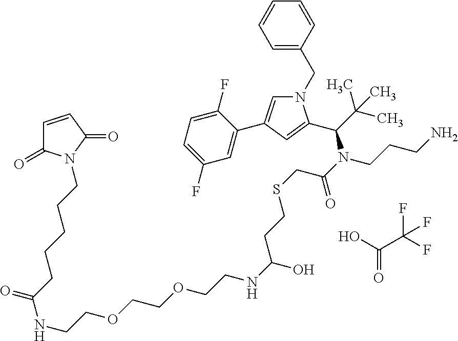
C(CSCC(N(CCCN)C(C(C)(C)C)C1=CC(C2=CC(F)=CC=C2F)=CN1CC1=CC=CC=C1)=O)C(NCCOCCOCCNC(=O)CCCCCN1C(=O)C=CC1=O)O.O=C(O)C(F)(F)F
